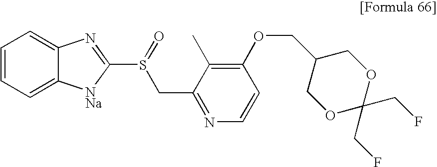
C1=CC=C2C(=C1)N=C(S(=O)CC1=NC=CC(OCC3COC(CF)(CF)OC3)=C1C)[NNa]2
